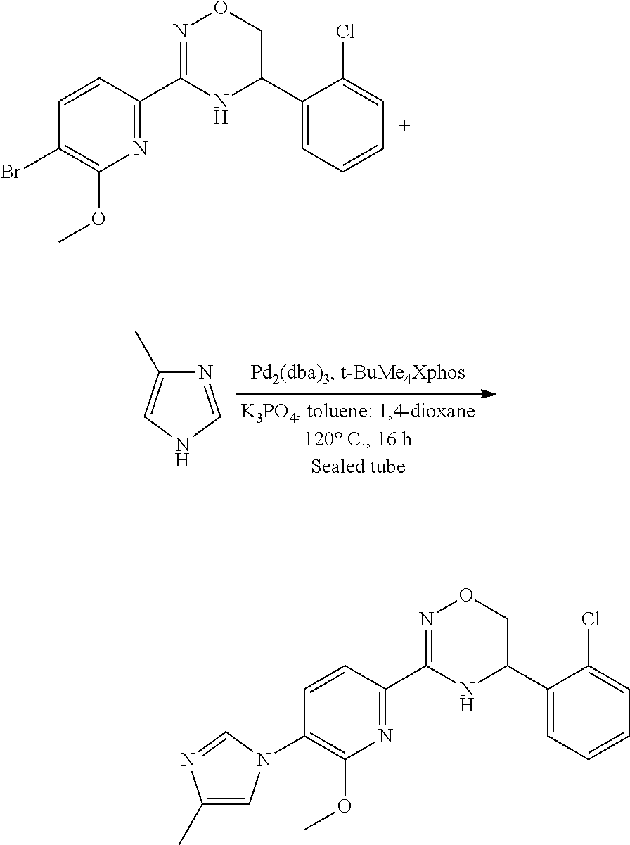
N1=C(C2=NOCC(C3=CC=CC=C3Cl)N2)C=CC(Br)=C1OC.N1=CNC=C1C.N1=C(C2=NOCC(C3=CC=CC=C3Cl)N2)C=CC(N2C=C(C)N=C2)=C1OC
